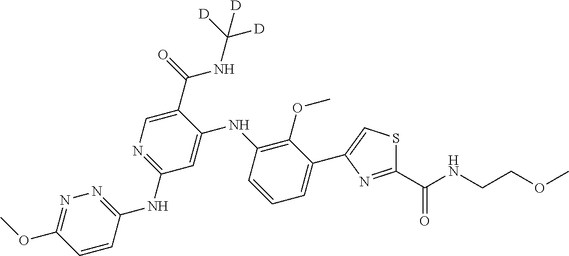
C1(C2=CSC(C(NCCOC)=O)=N2)=CC=CC(NC2=CC(NC3=NN=C(OC)C=C3)=NC=C2C(=O)NC([D])([D])[D])=C1OC
